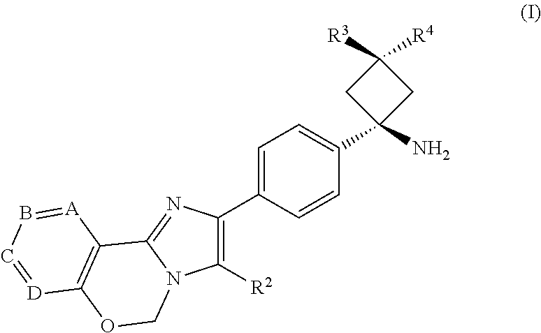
C1([R2])=C(C2=CC=C(C3(N)CC([R3])([R4])C3)C=C2)N=C2N1COC1=C2[A]=BC=[D]1
